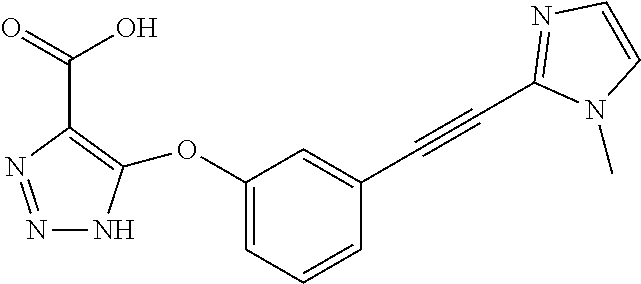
N1=NC(C(O)=O)=C(OC2=CC=CC(C#CC3=NC=CN3C)=C2)N1
